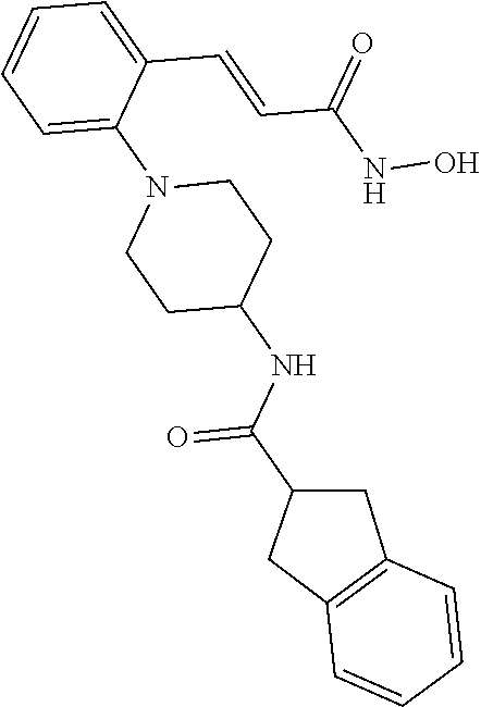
C1=C(C=CC(NO)=O)C(N2CCC(NC(C3CC4=C(C3)C=CC=C4)=O)CC2)=CC=C1
